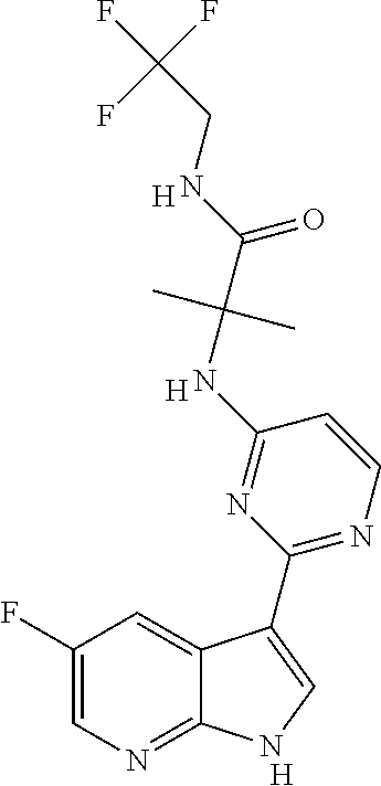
[H].C1=CN=C(C2=CNC3=NC=C(F)C=C32)N=C1NC(C(NCC(F)(F)F)=O)(C)C.[H].[H]
